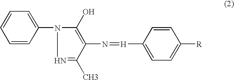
C1=CC(N2C(O)=C(N=[H]C3=CC=C([R])C=C3)C(C)=N2)=CC=C1
